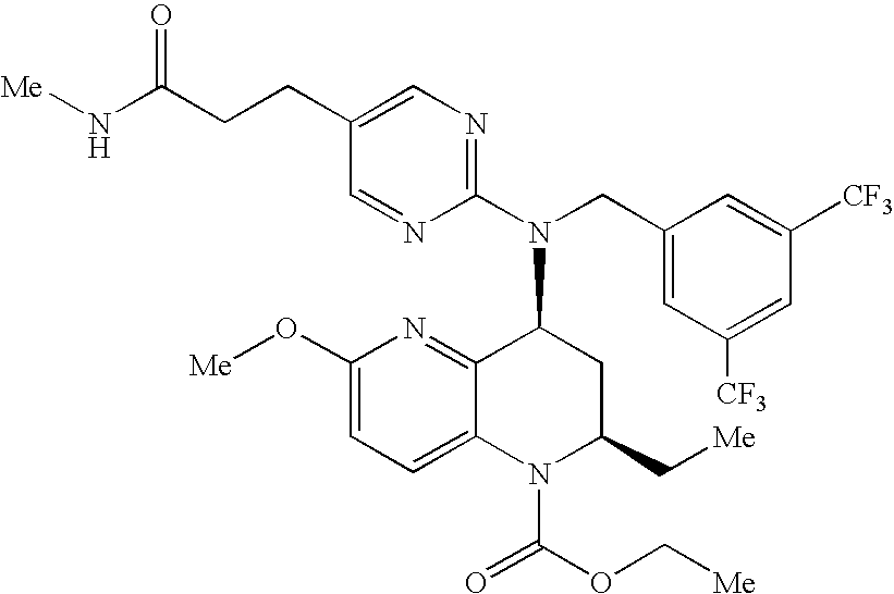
C(CCC1=CN=C(N(CC2=CC([CF3])=CC([CF3])=C2)C2C3=NC(O[Me])=CC=C3N(C(=O)OC[Me])C(C[Me])C2)N=C1)(N[Me])=O
